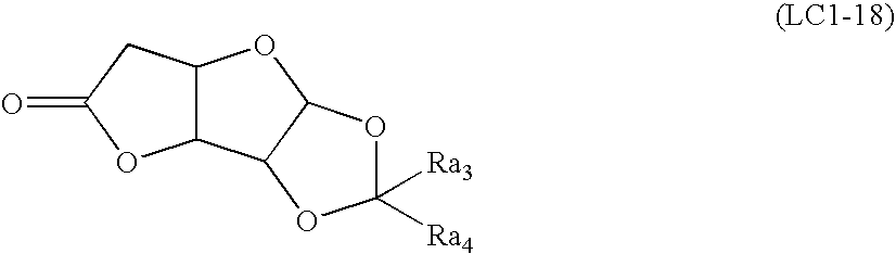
C12C(CC(=O)O1)OC1C2OC([Ra4])([Ra3])O1
